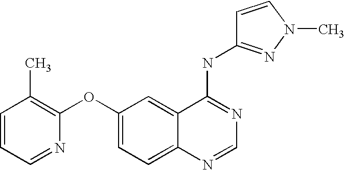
C1=CC=NC(OC2=CC=C3C(=C2)C(NC2=NN(C)C=C2)=NC=N3)=C1C
